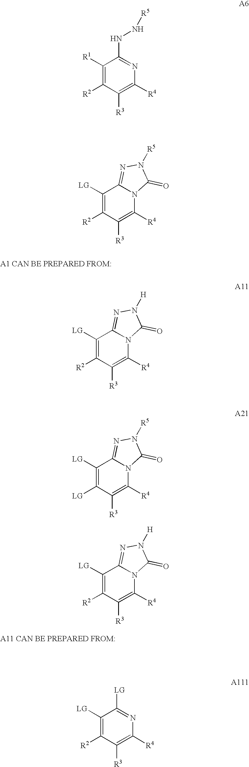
C1([LG])=C([R2])C([R3])=C([R4])N2C1=NN([R5])C2=O.C1([LG])=C([R2])C([R3])=C([R4])N2C1=NN([H])C2=O.C1([LG])=C([LG])C([R3])=C([R4])N2C1=NN([R5])C2=O.C1([LG])=C([R2])C([R3])=C([R4])N2C1=NN([H])C2=O.C1([LG])=C([R2])C([R3])=C([R4])N=C1[LG].C1([R1])=C([R2])C([R3])=C([R4])N=C1NN[R5]
